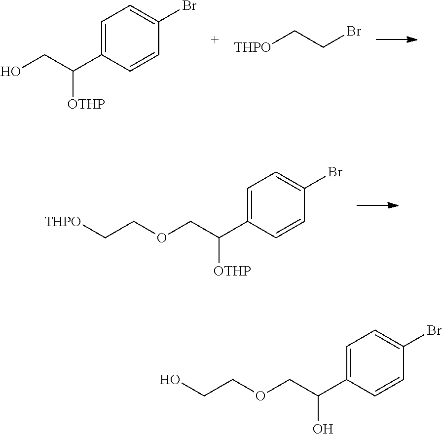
C1=C(C(CO)[OTHP])C=CC(Br)=C1.C(CBr)[THPO].C1=C(C(COCC[THPO])[OTHP])C=CC(Br)=C1.C1=C(C(COCCO)O)C=CC(Br)=C1
